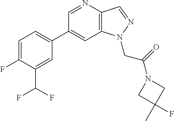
C1(C2=CC=C(F)C(C(F)F)=C2)=CC2=C(C=NN2CC(=O)N2CC(C)(F)C2)N=C1
